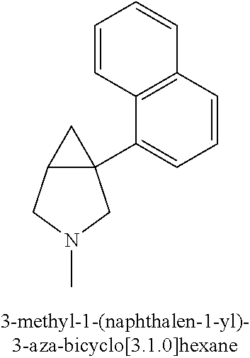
C12C(C3=CC=CC4=C3C=CC=C4)(C1)CN(C)C2
